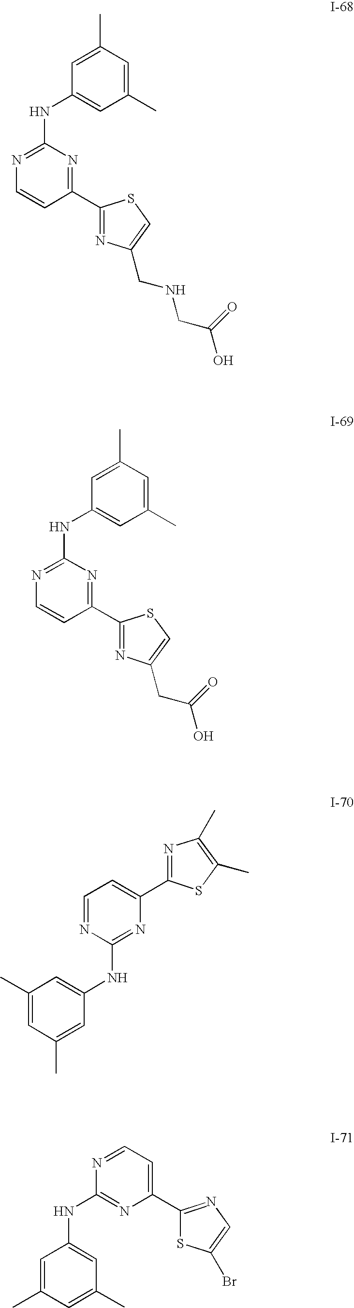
C1(C)=CC(C)=CC(NC2=NC=CC(C3=NC(CNCC(O)=O)=CS3)=N2)=C1.C1(C)=CC(C)=CC(NC2=NC=CC(C3=NC(CC(O)=O)=CS3)=N2)=C1.C1(C)=CC(C)=CC(NC2=NC(C3=NC(C)=C(C)S3)=CC=N2)=C1.C1(C2=NC=C(Br)S2)=CC=NC(NC2=CC(C)=CC(C)=C2)=N1
